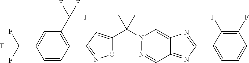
O1C(C(N2N=CC3=NC(C4=CC=CC(F)=C4F)=NC3=C2)(C)C)=CC(C2=C(C(F)(F)F)C=C(C(F)(F)F)C=C2)=N1
